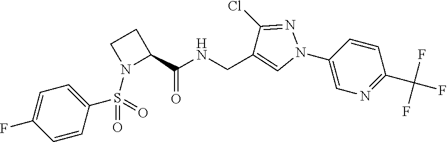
C1(CNC(=O)C2N(S(C3=CC=C(F)C=C3)(=O)=O)CC2)=CN(C2=CN=C(C(F)(F)F)C=C2)N=C1Cl
